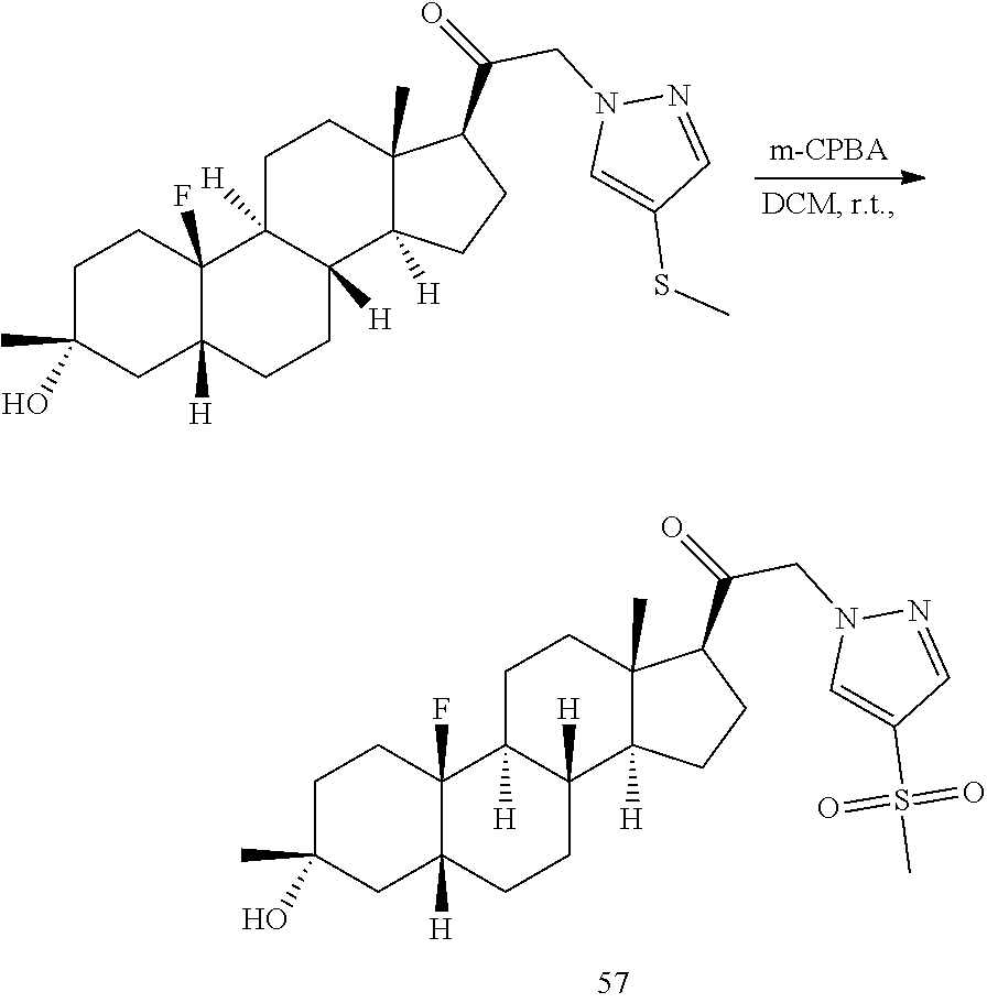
C1C(C)(O)CC2([H])C(F)(C1)C1([H])C([H])(CC2)C2([H])C(C)(CC1)C(C(=O)CN1C=C(S(C)(=O)=O)C=N1)CC2.C1C(C)(O)CC2([H])C(F)(C1)C1([H])C([H])(CC2)C2([H])C(C)(CC1)C(C(=O)CN1C=C(SC)C=N1)CC2
